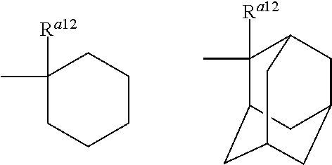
C1([Ra12])(C)CCCCC1.C1([Ra12])(C)C2CC3CC(CC1C3)C2
